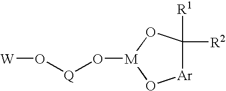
[W]O[Q]O[M]1OC([R1])([R2])[Ar]O1
